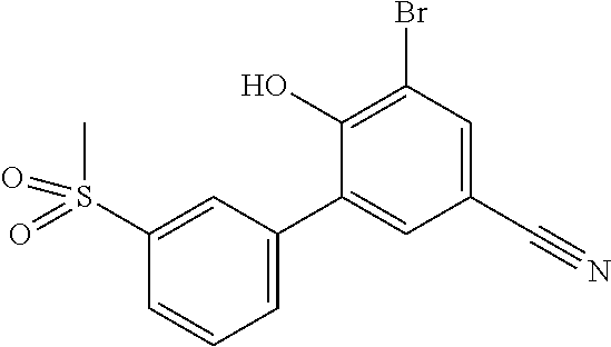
BrC1=C(O)C(C2=CC=CC(S(C)(=O)=O)=C2)=CC(C#N)=C1
